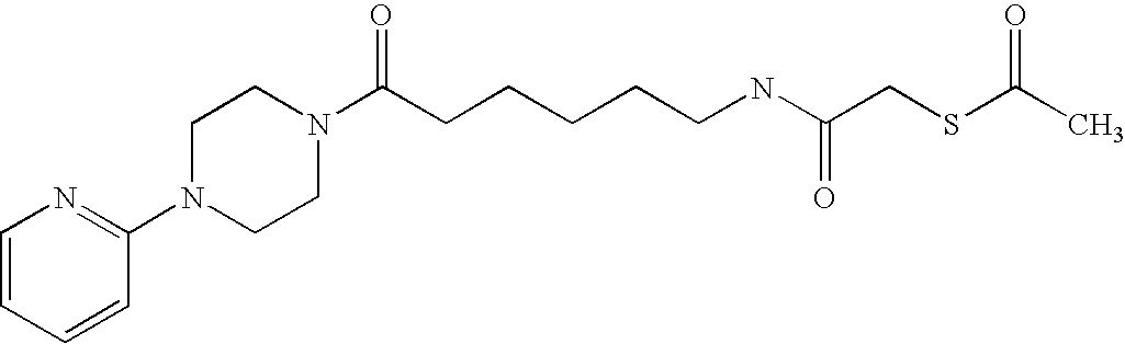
C1=CC=CC(N2CCN(C(CCCCCNC(CSC(C)=O)=O)=O)CC2)=N1
